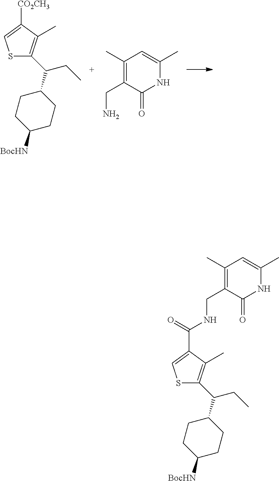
C(C1=CSC(C(CC)C2CCC([BocHN])CC2)=C1C)(NCC1=C(C)C=C(C)NC1=O)=O.[CO2CH3]C1=CSC(C(CC)C2CCC([BocHN])CC2)=C1C.C1(C)=C(CN)C(=O)NC(C)=C1
